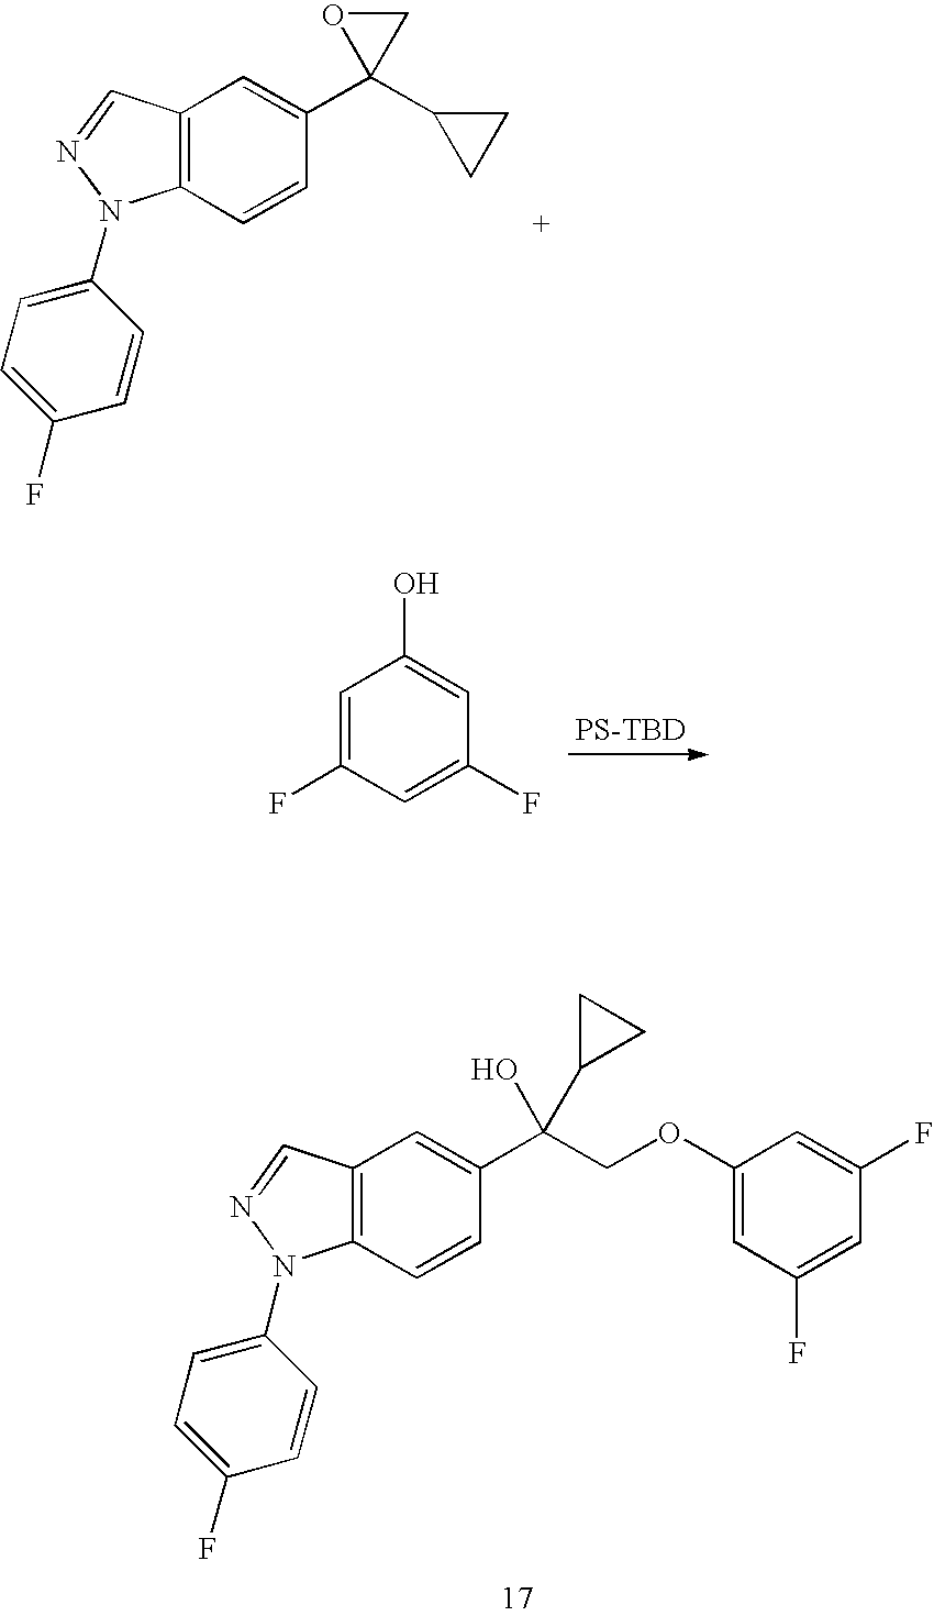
C12=C(C=CC(C(COC3=CC(F)=CC(F)=C3)(O)C3CC3)=C1)N(C1=CC=C(F)C=C1)N=C2.C12=C(C=CC(C3(C4CC4)CO3)=C1)N(C1=CC=C(F)C=C1)N=C2.[PS-TBD].C1=C(F)C=C(F)C=C1O
